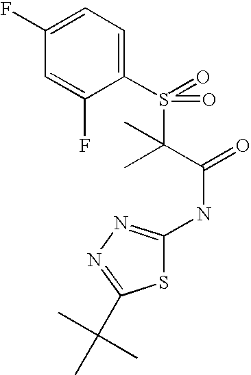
C1(F)=CC=C(S(=O)(C(C(=O)NC2=NN=C(C(C)(C)C)S2)(C)C)=O)C(F)=C1
